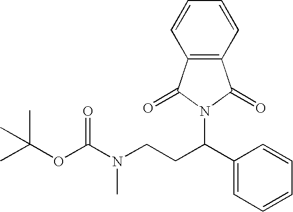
CC(OC(N(CCC(C1=CC=CC=C1)N1C(=O)C2=C(C=CC=C2)C1=O)C)=O)(C)C
